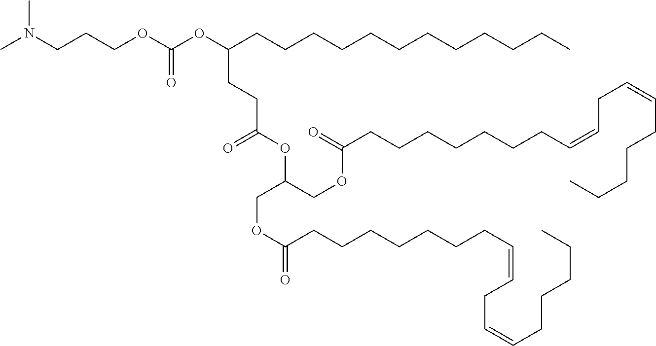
C(COC(OC(CCCCCCCCCCCC)CCC(=O)OC(COC(CCCCCCCC=CCC=CCCCCC)=O)COC(CCCCCCCC=CCC=CCCCCC)=O)=O)CN(C)C
